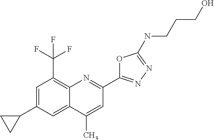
C1(C)=CC(C2=NN=C(NCCCO)O2)=NC2=C(C(F)(F)F)C=C(C3CC3)C=C12
